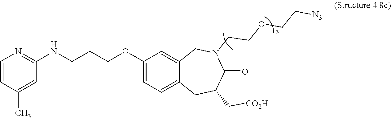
C1=CC(C)=CC(NCCCOC2=CC=C3C(=C2)CN(CCOCC[N3])C(=O)C(C[CO2H])C3)=N1
